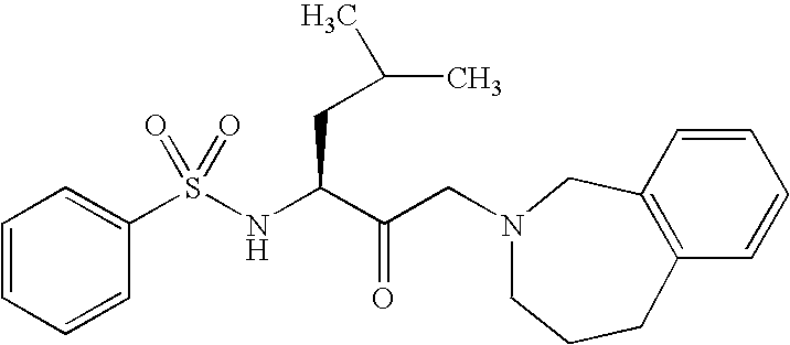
S(NC(C(CN1CCCC2=C(C1)C=CC=C2)=O)CC(C)C)(=O)(C1=CC=CC=C1)=O
